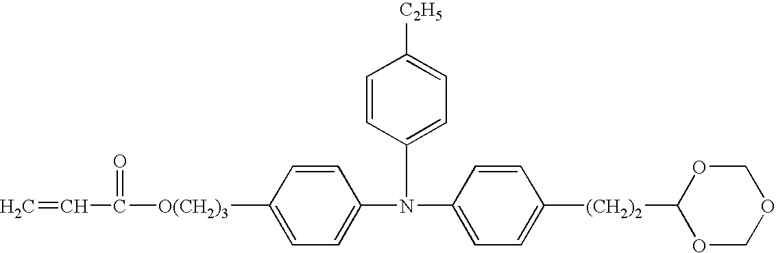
C1=C(N(C2=CC=C([(CH2)2]C3OCOCO3)C=C2)C2=CC=C([C2H5])C=C2)C=CC([O(CH2)3]C(=O)C=C)=C1
